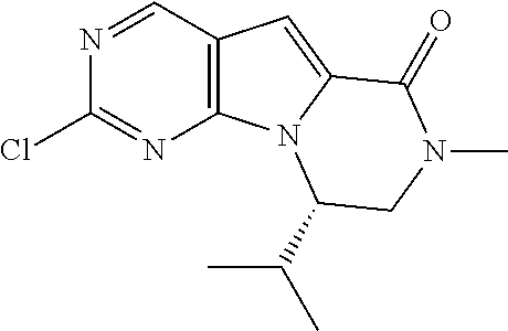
C12=C(C=NC(Cl)=N1)C=C1N2C(C(C)C)CN(C)C1=O
